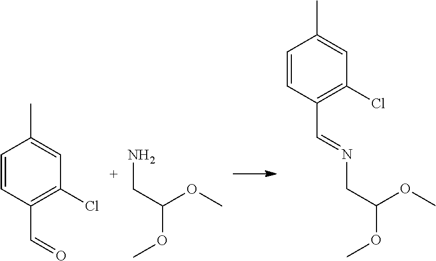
C1=CC(C=O)=C(Cl)C=C1C.NCC(OC)OC.C1=CC(C=NCC(OC)OC)=C(Cl)C=C1C
